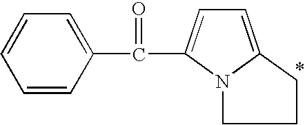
C1=CC=CC(C(=O)C2=CC=C3N2CCC3)=C1
